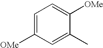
C1=C([OMe])C=C(C)C([OMe])=C1
